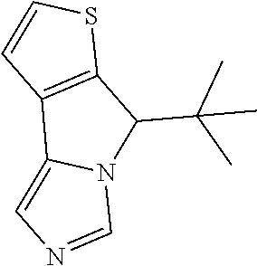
C12=C(C(C(C)(C)C)N3C1=CN=C3)SC=C2
